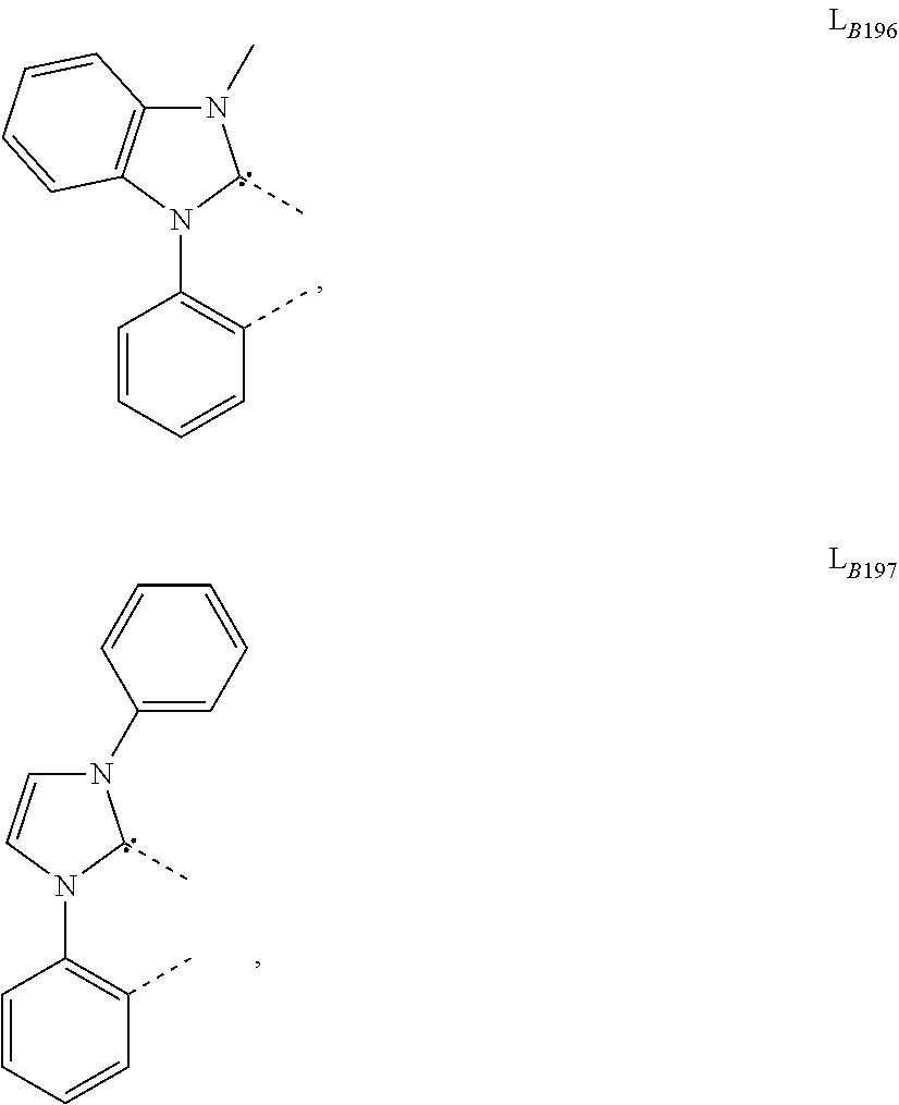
C1=CC=CC(C)=C1N1C(C)N(C)C2=C1C=CC=C2.C1=CC=CC(C)=C1N1C(C)N(C2=CC=CC=C2)C=C1
